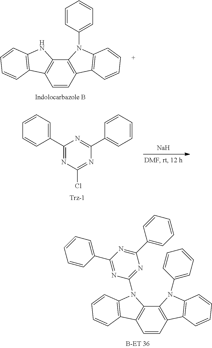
C1=CC2=C(C3=C1C1=C(N3)C=CC=C1)N(C1=CC=CC=C1)C1=C2C=CC=C1.[Na].C1(C2=CC=CC=C2)=NC(Cl)=NC(C2=CC=CC=C2)=N1.C1=CC2=C(C3=C1C1=C(N3C3=NC(C4=CC=CC=C4)=NC(C4=CC=CC=C4)=N3)C=CC=C1)N(C1=CC=CC=C1)C1=C2C=CC=C1
